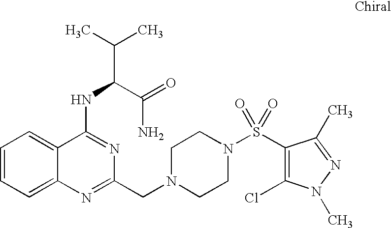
C1=CC=C2C(=C1)C(NC(C(C)C)C(=O)N)=NC(CN1CCN(S(C3=C(Cl)N(C)N=C3C)(=O)=O)CC1)=N2
